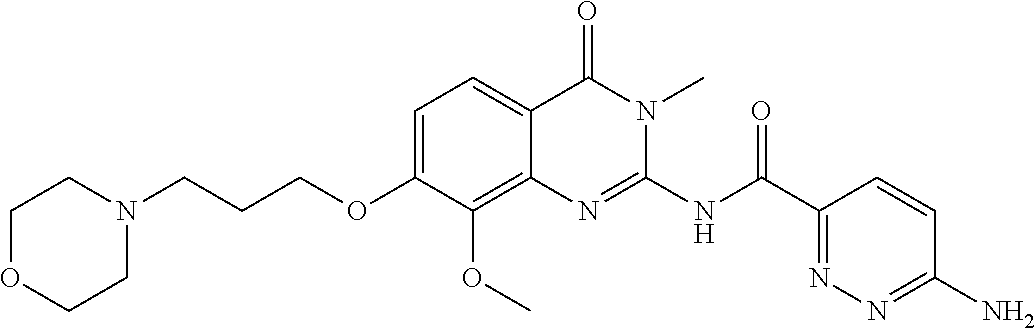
N(C(C1=NN=C(N)C=C1)=O)C1=NC2=C(OC)C(OCCCN3CCOCC3)=CC=C2C(=O)N1C
